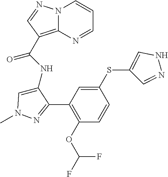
N12C(=C(C(NC3=CN(C)N=C3C3=C(OC(F)F)C=CC(SC4=CNN=C4)=C3)=O)C=N1)N=CC=C2
